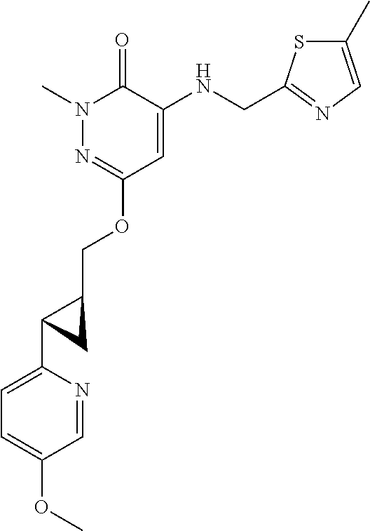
N1(C)N=C(OCC2C(C3=CC=C(OC)C=N3)C2)C=C(NCC2=NC=C(C)S2)C1=O
